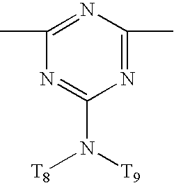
C1(C)=NC(C)=NC(N([T8])[T9])=N1
